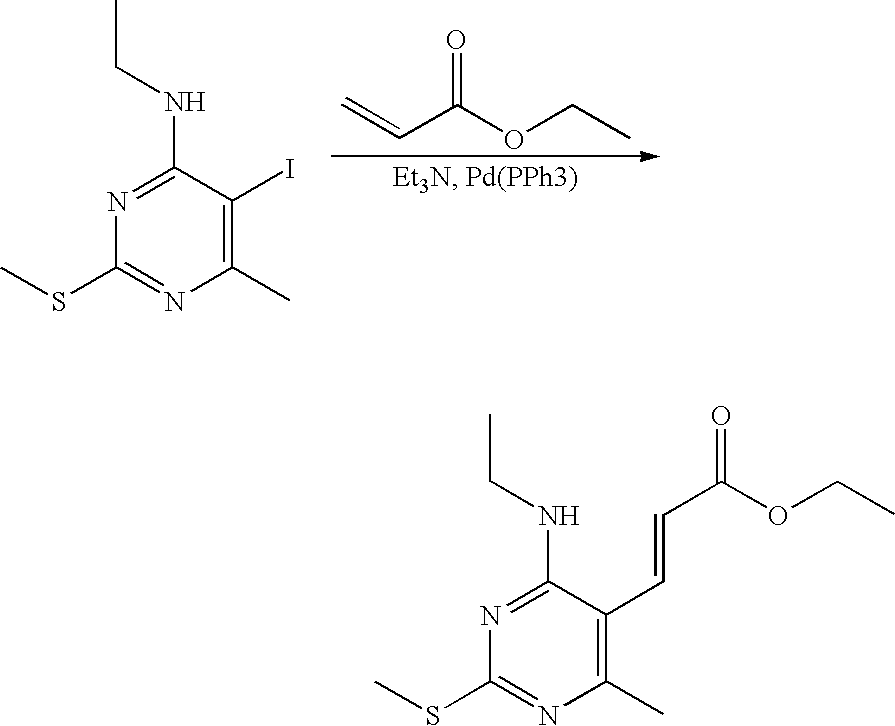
C=CC(OCC)=O.C1(C)=C(I)C(NCC)=NC(SC)=N1.C1(C)=C(C=CC(OCC)=O)C(NCC)=NC(SC)=N1
